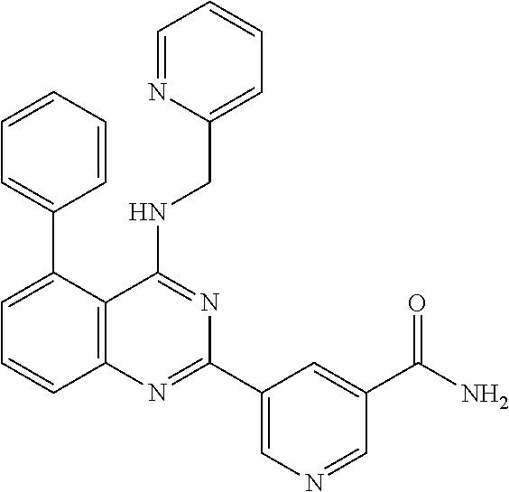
C12=C(N=C(C3=CN=CC(C(N)=O)=C3)N=C1NCC1=CC=CC=N1)C=CC=C2C1=CC=CC=C1
